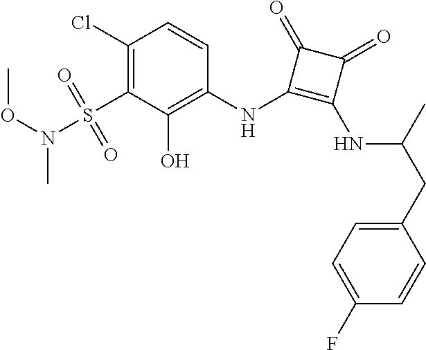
C1(Cl)=C(S(=O)(=O)N(C)OC)C(O)=C(NC2=C(NC(CC3=CC=C(F)C=C3)C)C(=O)C2=O)C=C1
